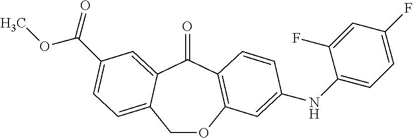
C1OC2=C(C(=O)C3=CC(C(OC)=O)=CC=C13)C=CC(NC1=CC=C(F)C=C1F)=C2
